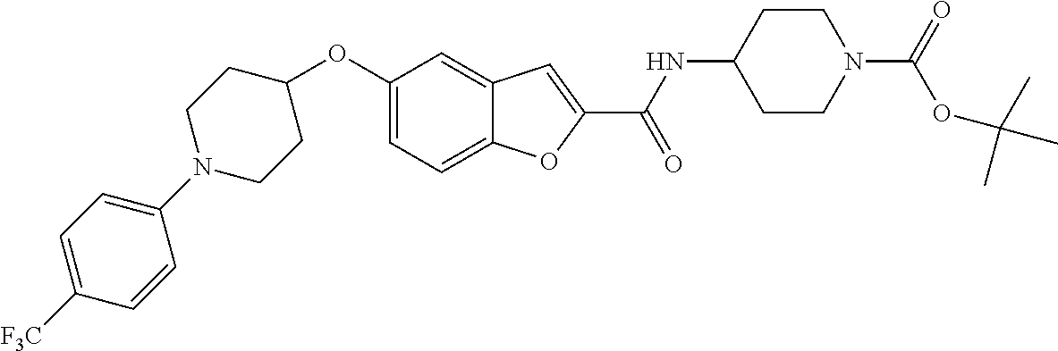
C1=C2C(=CC(OC3CCN(C4=CC=C([F3C])C=C4)CC3)=C1)C=C(C(=O)NC1CCN(C(=O)OC(C)(C)C)CC1)O2
